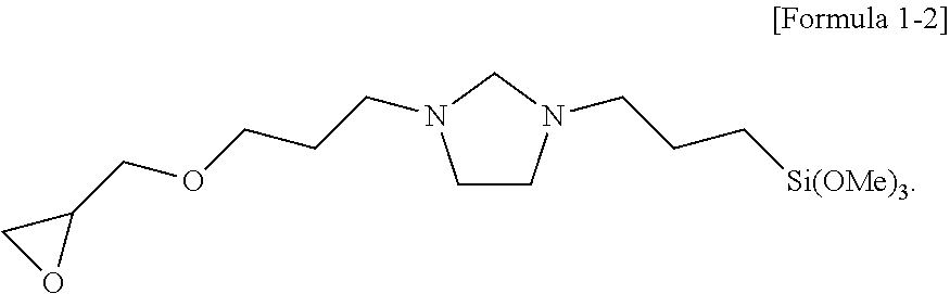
C1CN(CCC[Si(OMe)3])CN1CCCOCC1CO1
